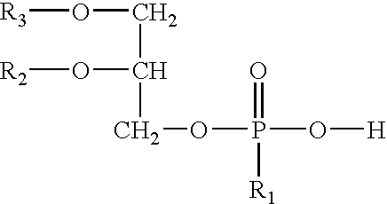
[R3]OCC(O[R2])COP(O[H])(=O)[R1]
